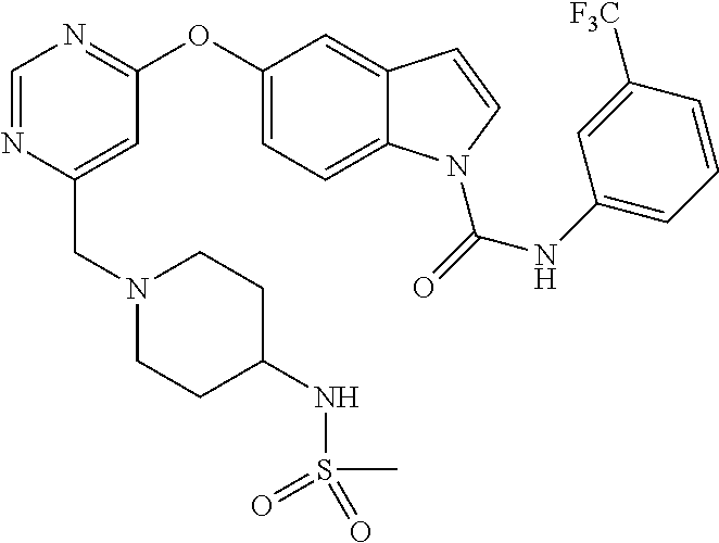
C1=NC(CN2CCC(NS(C)(=O)=O)CC2)=CC(OC2=CC=C3C(=C2)C=CN3C(=O)NC2=CC=CC([F3C])=C2)=N1
